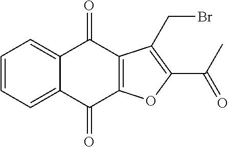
C1=CC=C2C(=C1)C(=O)C1=C(C2=O)OC(C(C)=O)=C1CBr
